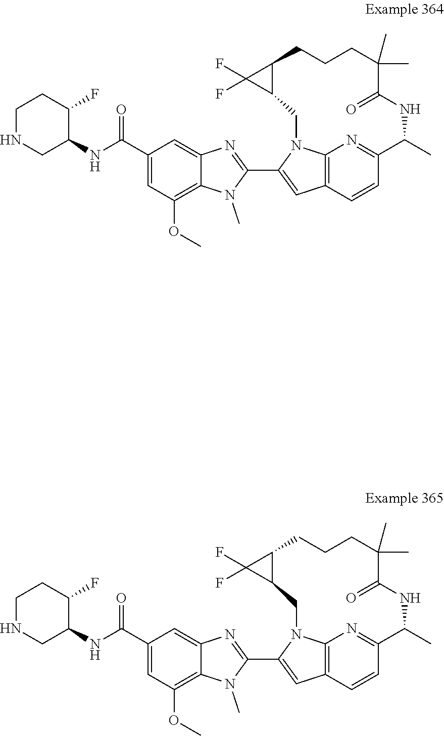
C12=NC3=C(C=C1)C=C(C1=NC4=CC(C(=O)NC5CNCCC5F)=CC(OC)=C4N1C)N3CC1C(CCCC(C)(C)C(=O)NC2C)C1(F)F.C12=NC3=C(C=C1)C=C(C1=NC4=CC(C(=O)NC5CNCCC5F)=CC(OC)=C4N1C)N3CC1C(CCCC(C)(C)C(=O)NC2C)C1(F)F
